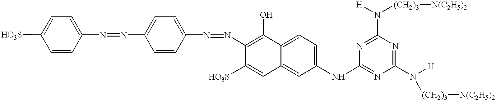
C1=C([HO3S])C=CC(N=NC2=CC=C(N=NC3=C(O)C4=CC=C(NC5=NC(N([(CH2)3][N(C2H5)2])[H])=NC(N([H])[(CH2)3][N(C2H5)2])=N5)C=C4C=C3[HO3S])C=C2)=C1
